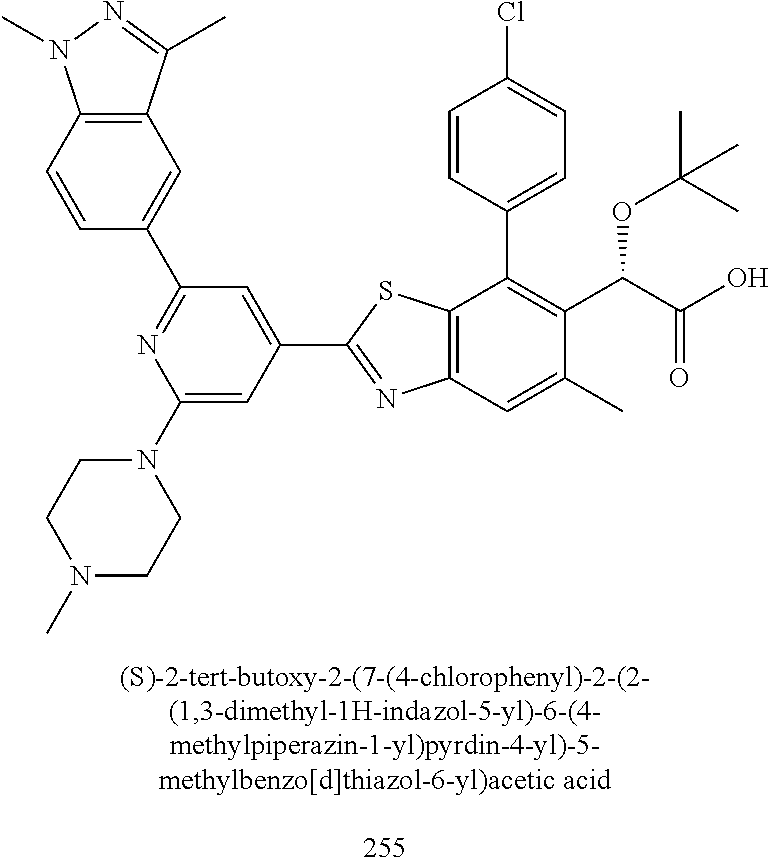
C1=CC(C2=C(C(C(O)=O)OC(C)(C)C)C(C)=CC3=C2SC(C2=CC(C4=CC5=C(C=C4)N(C)N=C5C)=NC(N4CCN(C)CC4)=C2)=N3)=CC=C1Cl
